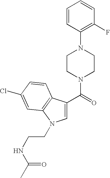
C1=CC(N2CCN(C(=O)C3=CN(CCNC(=O)C)C4=C3C=CC(Cl)=C4)CC2)=C(F)C=C1
